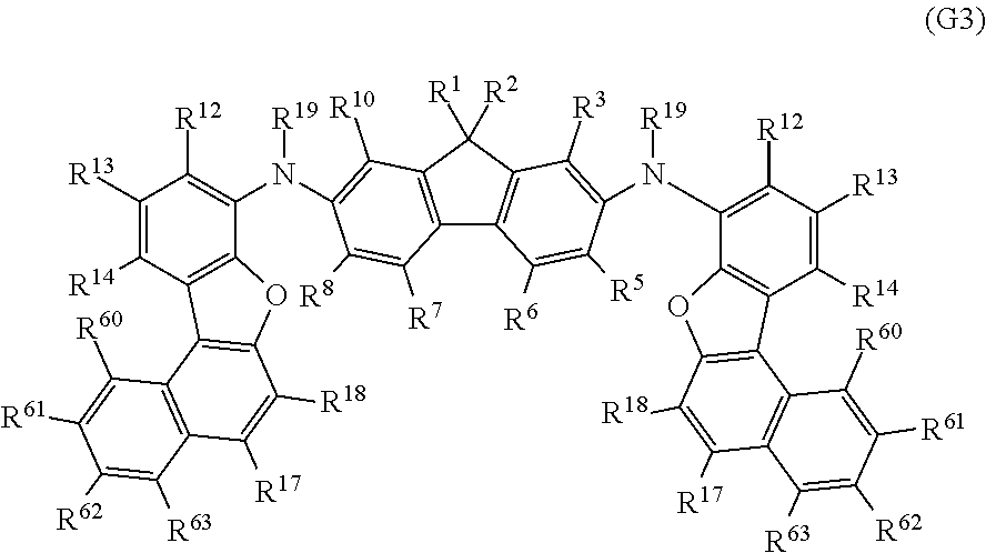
C12=C(C([R1])([R2])C3=C1C([R6])=C([R5])C(N([R19])C1=C([R12])C([R13])=C([R14])C4=C1OC1=C4C4=C(C([R17])=C1[R18])C([R63])=C([R62])C([R61])=C4[R60])=C3[R3])C([R10])=C(N(C1=C([R12])C([R13])=C([R14])C3=C1OC1=C3C3=C(C([R17])=C1[R18])C([R63])=C([R62])C([R61])=C3[R60])[R19])C([R8])=C2[R7]
